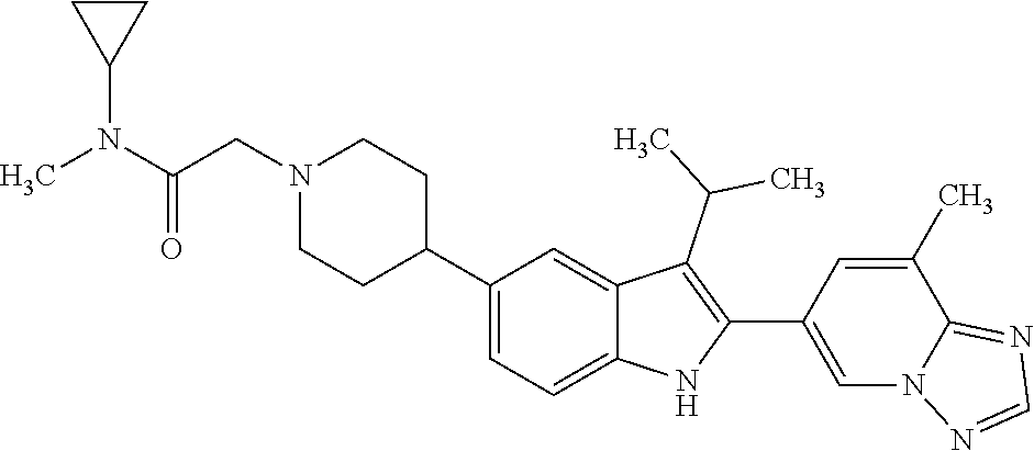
C1N(CC(N(C2CC2)C)=O)CCC(C2=CC=C3C(=C2)C(C(C)C)=C(C2=CN4C(=NC=N4)C(C)=C2)N3)C1
